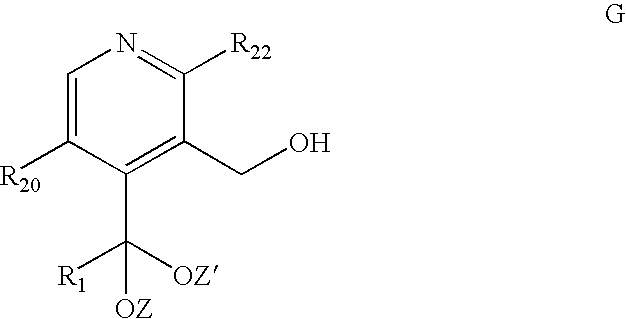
C1=C([R20])C(C([OZ])([R1])[OZ])=C(CO)C([R22])=N1
